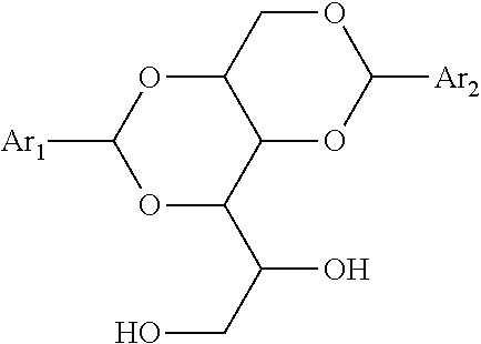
C12OC([Ar1])OC(C(CO)O)C1OC([Ar2])OC2
